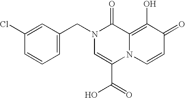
C1(Cl)=CC(CN2C=C(C(=O)O)N3C(=C(O)C(=O)C=C3)C2=O)=CC=C1
